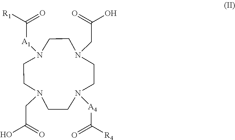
N1(CC(O)=O)CCN([A1]C([R1])=O)CCN(CC(=O)O)CCN([A4]C([R4])=O)CC1
